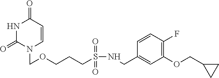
N1C(=O)N(COCCCS(NCC2=CC(OCC3CC3)=C(F)C=C2)(=O)=O)C=CC1=O
